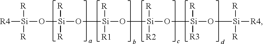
[R4][Si]([R])([R])O[Si]([R])([R])O[Si](O[Si](O[Si]([R])([R3])O[Si]([R])([R])[R4])([R])[R2])([R])[R1]
